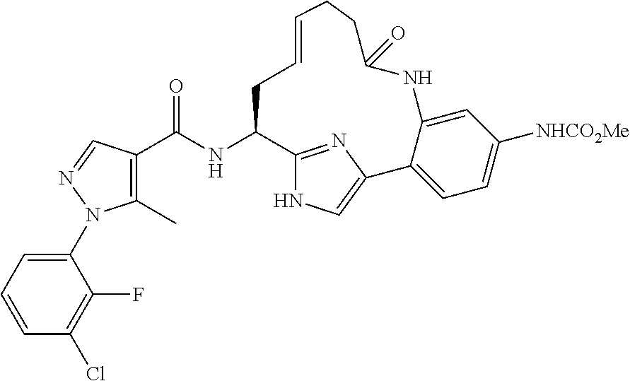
C1(C)=C(C(NC2C3=NC(=CN3)C3=CC=C([NHCO2Me])C=C3NC(=O)CCC=CC2)=O)C=NN1C1=CC=CC(Cl)=C1F
